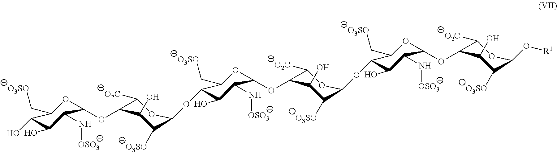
C1(OC2C([O2C])OC(OC3C(O)C(N[OSO3])C(OC4C([O2C])OC(OC5C(O)C(N[OSO3])C(OC6C([O2C])OC(O[R1])C([O3SO])C6O)OC5C[O3SO])C([O3SO])C4O)OC3C[O3SO])C([O3SO])C2O)OC(C[O3SO])C(O)C(O)C1N[OSO3]
